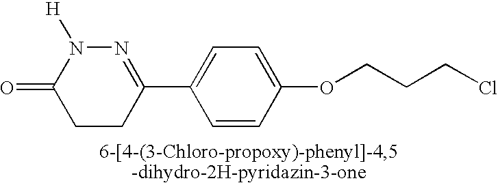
C1(C2=CC=C(OCCCCl)C=C2)=NN([H])C(=O)CC1
